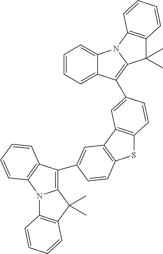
C12=CC=CC=C1C(C1=CC3=C(SC4=C3C=C(C3=C5N(C6=C3C=CC=C6)C3=C(C5(C)C)C=CC=C3)C=C4)C=C1)=C1N2C2=C(C1(C)C)C=CC=C2
